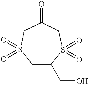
S1(=O)(=O)CC(CO)S(=O)(=O)CC(=O)C1
